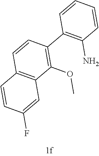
C1(C2=C(OC)C3=C(C=C2)C=CC(F)=C3)=C(N)C=CC=C1
